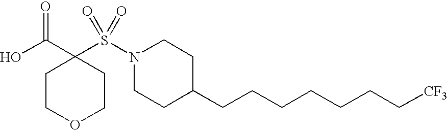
OC(C1(S(N2CCC(CCCCCCC[CF3])CC2)(=O)=O)CCOCC1)=O
